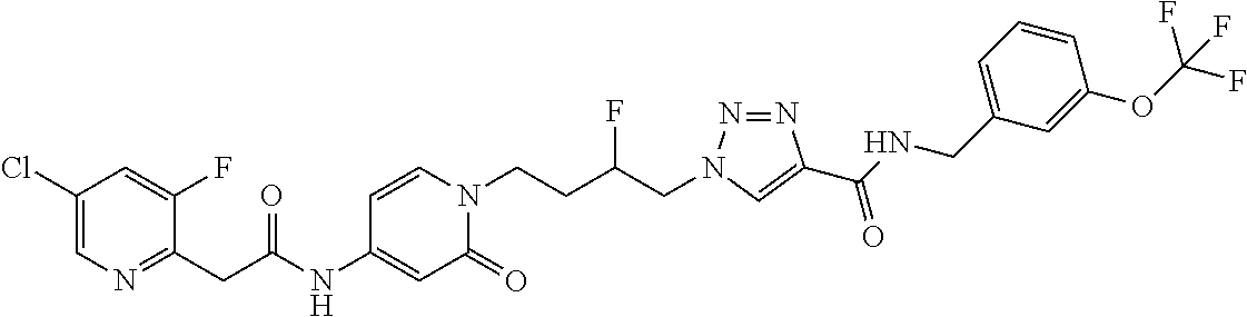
C1=C(NC(CC2=NC=C(Cl)C=C2F)=O)C=CN(CCC(CN2N=NC(C(NCC3=CC=CC(OC(F)(F)F)=C3)=O)=C2)F)C1=O
